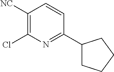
C1([NC])=C(Cl)N=C(C2CCCC2)C=C1
